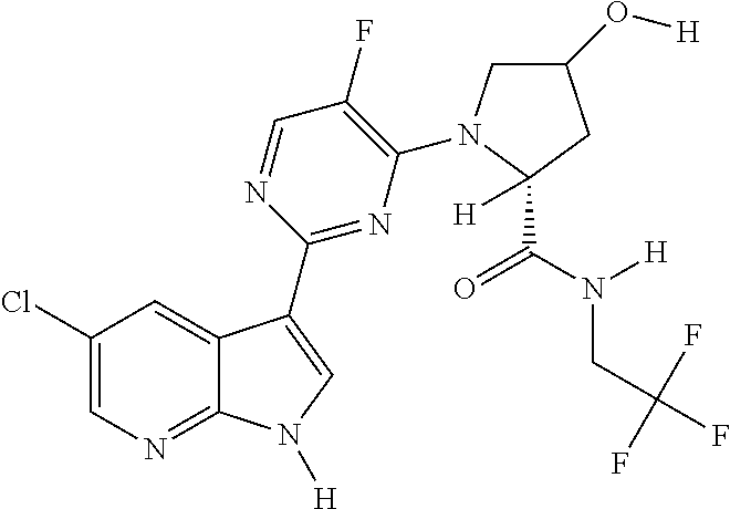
C1(F)=C(N2CC(O[H])CC2(C(N(CC(F)(F)F)[H])=O)[H])N=C(C2=CN([H])C3=NC=C(Cl)C=C32)N=C1
